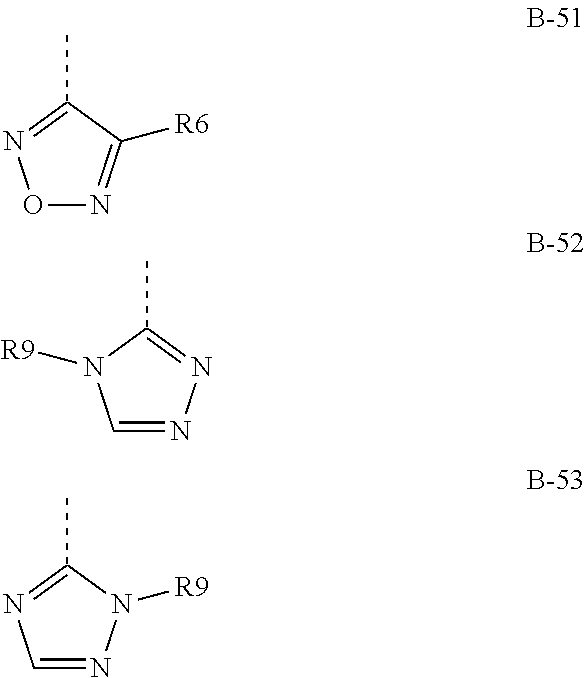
C1(C)=NON=C1[R6].C1(C)=NN=CN1[R9].C1(C)=NC=NN1[R9]
